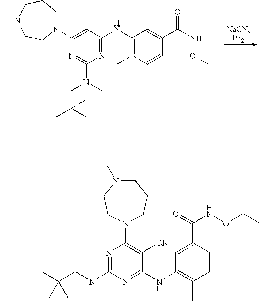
N1=C(NC2=C(C)C=CC(C(NOC)=O)=C2)C=C(N2CCCN(C)CC2)N=C1N(C)CC(C)(C)C.C1=C(C(NOCC)=O)C=CC(C)=C1NC1=NC(N(C)CC(C)(C)C)=NC(N2CCCN(C)CC2)=C1[CN]
